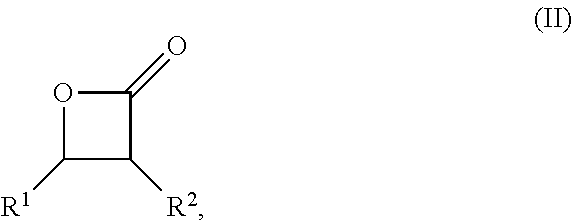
O1C([R1])C([R2])C1=O
